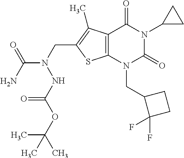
C12=C(N(CC3C(F)(F)CC3)C(=O)N(C3CC3)C1=O)SC(CN(NC(OC(C)(C)C)=O)C(=O)N)=C2C
